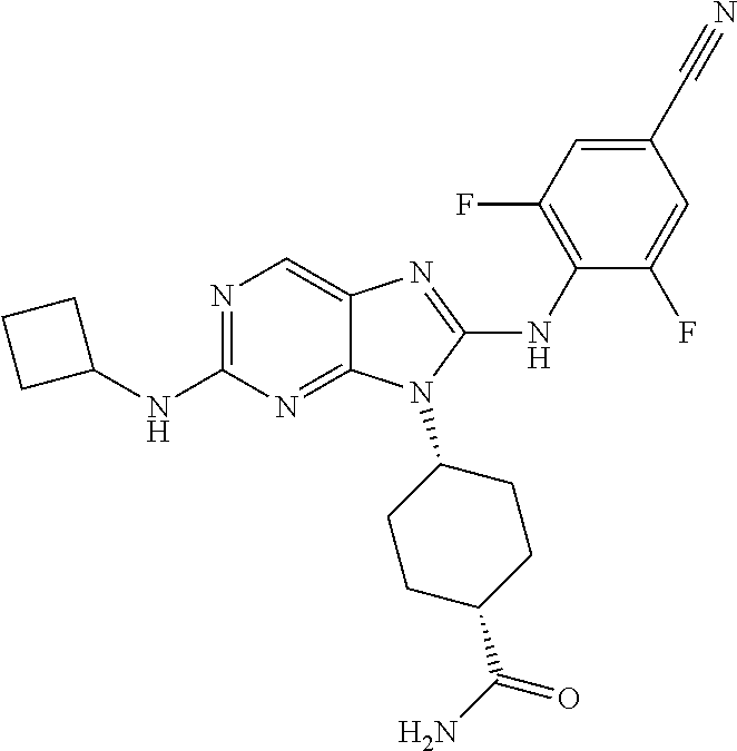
N1=C(NC2CCC2)N=C2C(=C1)N=C(NC1=C(F)C=C(C#N)C=C1F)N2C1CCC(C(N)=O)CC1
